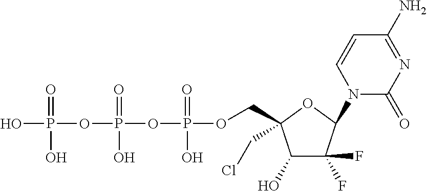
C1(O)C(F)(F)C(N2C(=O)N=C(N)C=C2)OC1(COP(OP(OP(O)(=O)O)(=O)O)(=O)O)CCl
